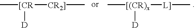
C[[CR]([CR2]]C)[D].C[[(CR)x]([D])[L]]C
